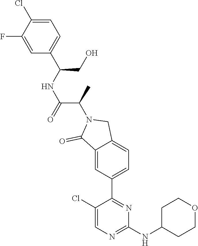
C1(Cl)=CN=C(NC2CCOCC2)N=C1C1=CC=C2C(=C1)C(=O)N(C(C)C(NC(CO)C1=CC=C(Cl)C(F)=C1)=O)C2
